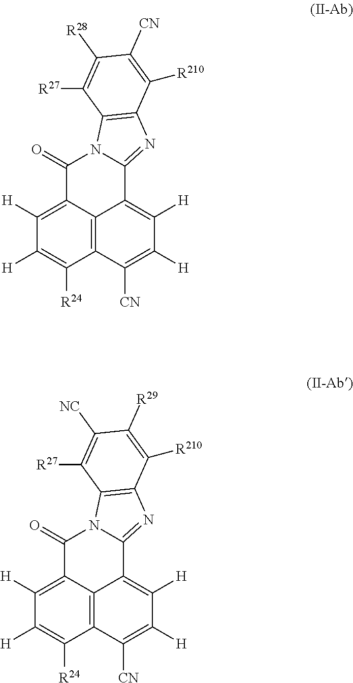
C1([H])=C2C3=C(C([R24])=C1[H])C([CN])=C([H])C([H])=C3C1=NC3=C(N1C2=O)C([R27])=C([R28])C([CN])=C3[R210].C1([H])=C2C3=C(C([R24])=C1[H])C([CN])=C([H])C([H])=C3C1=NC3=C(N1C2=O)C([R27])=C([NC])C([R29])=C3[R210]
